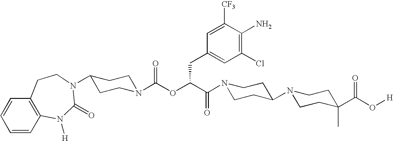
N1(C(C(OC(N2CCC(N3C(=O)N([H])C4=C(C=CC=C4)CC3)CC2)=O)CC2=CC(Cl)=C(N)C([CF3])=C2)=O)CCC(N2CCC(C(O[H])=O)(C)CC2)CC1
